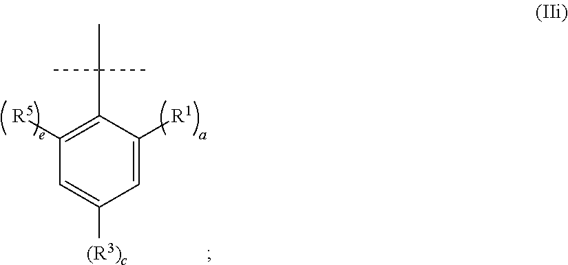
C1=C([R1])C(C(C)(C)C)=C([R5])C=C1[(R3)c]
